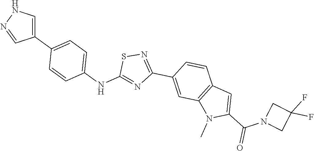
C1(F)(F)CN(C(C2=CC3=C(C=C(C4=NSC(NC5=CC=C(C6=CNN=C6)C=C5)=N4)C=C3)N2C)=O)C1
